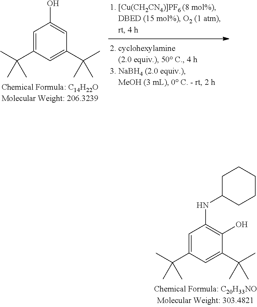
C1=C(C(C)(C)C)C=C(C(C)(C)C)C=C1O.C1=C(C(C)(C)C)C=C(C(C)(C)C)C(O)=C1NC1CCCCC1
